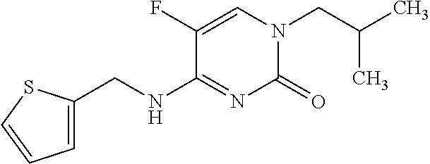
C(CN1C(=O)N=C(NCC2=CC=CS2)C(F)=C1)(C)C
